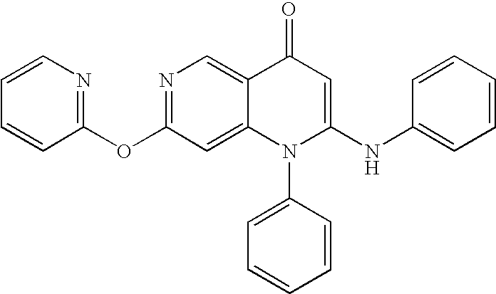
C1(OC2=NC=C3C(=C2)N(C2=CC=CC=C2)C(NC2=CC=CC=C2)=CC3=O)=NC=CC=C1
